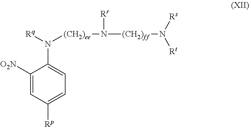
C1([O2N])=CC([Rp])=CC=C1N([Rq])[(CH2)ee]N([Rr])[(CH2)ff]N([Rt])[Rs]
